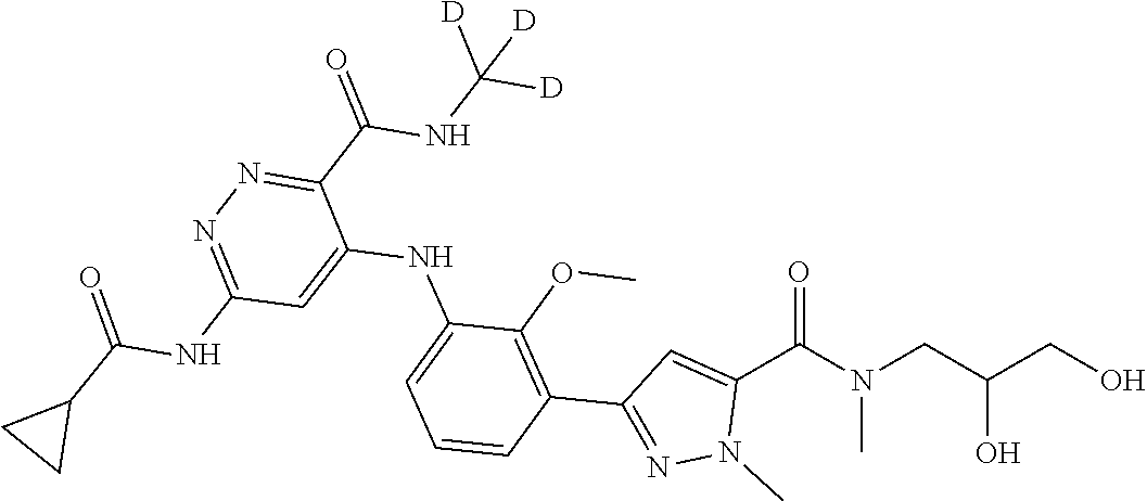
OCC(CN(C(C1=CC(C2=C(OC)C(NC3=CC(NC(=O)C4CC4)=NN=C3C(NC([D])([D])[D])=O)=CC=C2)=NN1C)=O)C)O
